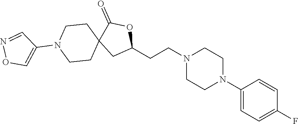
C1(N2CCN(CCC3OC(=O)C4(C3)CCN(C3=CON=C3)CC4)CC2)=CC=C(F)C=C1
